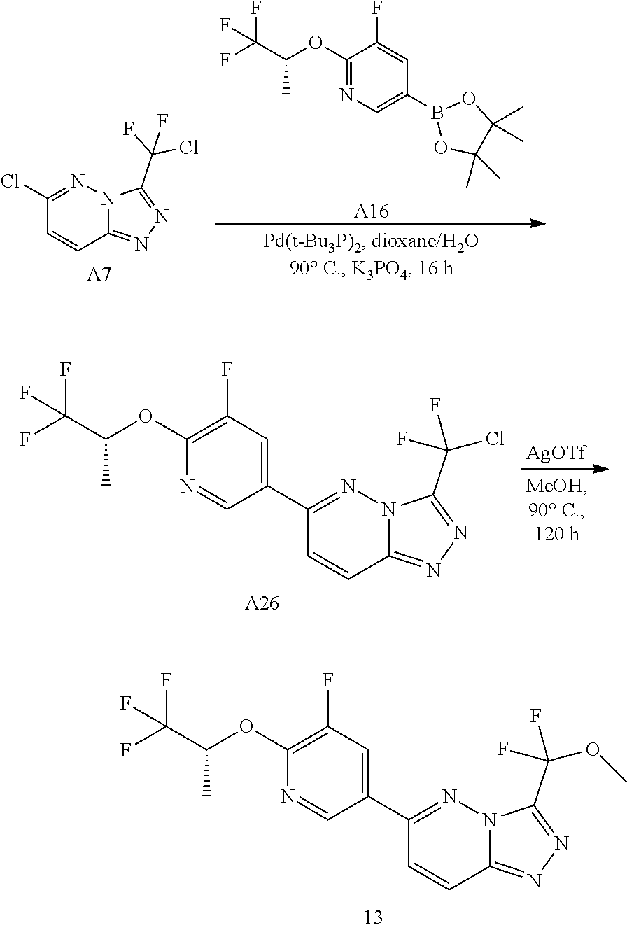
C1(OC(C(F)(F)F)C)=C(F)C=C(C2=NN3C(=NN=C3C(F)(OC)F)C=C2)C=N1.C1(Cl)=NN2C(=NN=C2C(Cl)(F)F)C=C1.[A7].C1(OC(C(F)(F)F)C)=NC=C(B2OC(C)(C)C(C)(C)O2)C=C1F.[A16].C1(OC(C(F)(F)F)C)=C(F)C=C(C2=NN3C(=NN=C3C(F)(Cl)F)C=C2)C=N1.[A26].[AgOTf]
